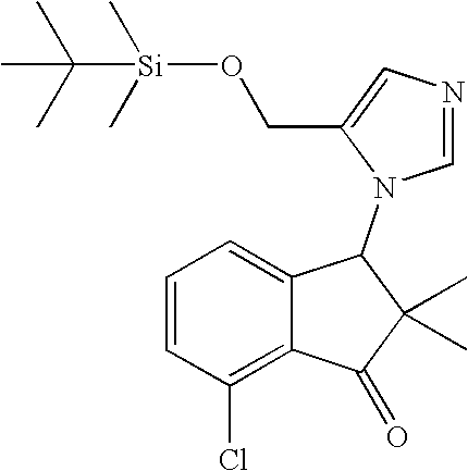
C1=CC(Cl)=C2C(=C1)C(N1C=NC=C1CO[Si](C(C)(C)C)(C)C)C(C)(C)C2=O
